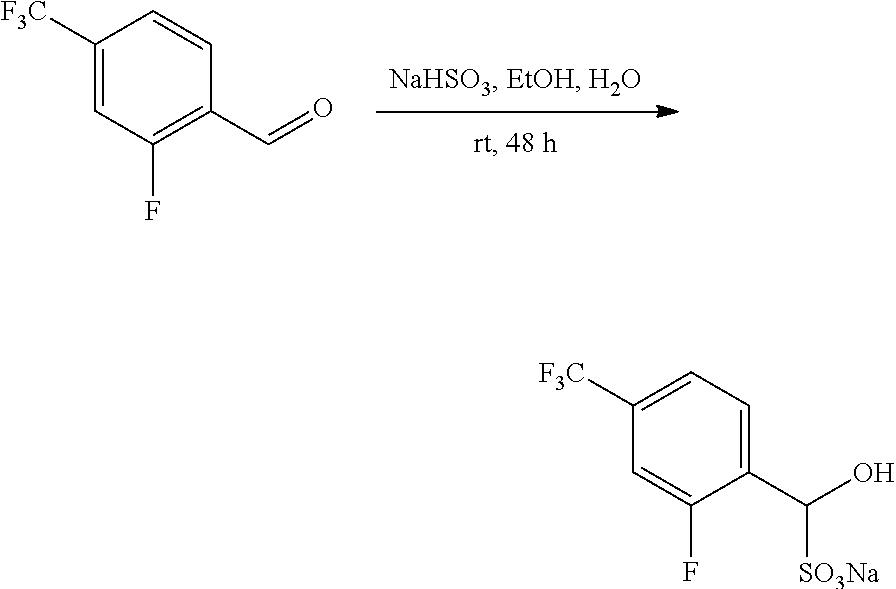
C1([F3C])=CC(F)=C(C=O)C=C1.C1=C(F)C(C(O)[SO3Na])=CC=C1[F3C]
